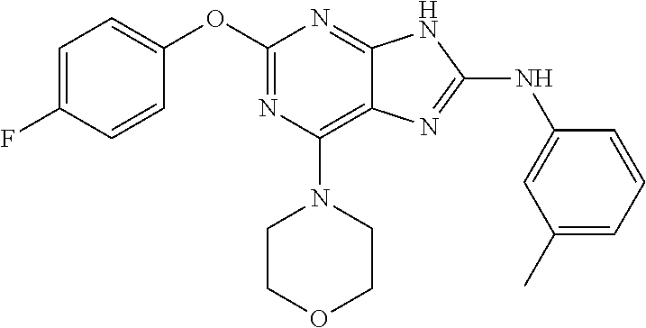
C1=C(F)C=CC(OC2=NC(N3CCOCC3)=C3C(=N2)NC(NC2=CC(C)=CC=C2)=N3)=C1
